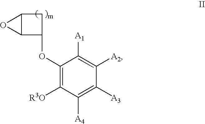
C12C(C(OC3=C([R3O])C([A4])=C([A3])C([A2])=C3[A1])C1)O2
